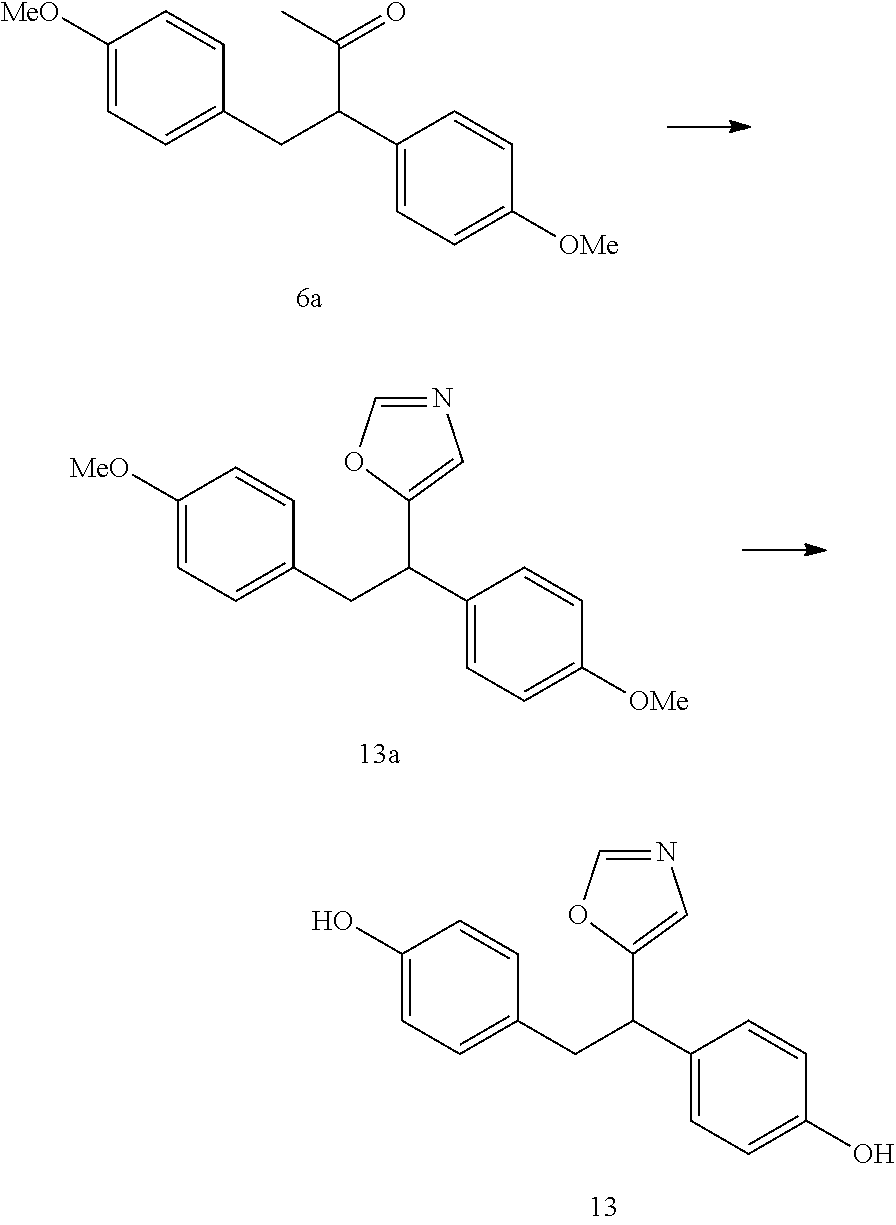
C1([MeO])=CC=C(CC(C2=CC=C([OMe])C=C2)C(C)=O)C=C1.C1(O)=CC=C(CC(C2=CC=C(O)C=C2)C2=CN=CO2)C=C1.C1([MeO])=CC=C(CC(C2=CC=C([OMe])C=C2)C2=CN=CO2)C=C1
